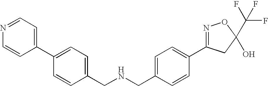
C1(CNCC2=CC=C(C3=CC=NC=C3)C=C2)=CC=C(C2=NOC(C(F)(F)F)(O)C2)C=C1
